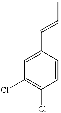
C1(C=CC)=CC(Cl)=C(Cl)C=C1
